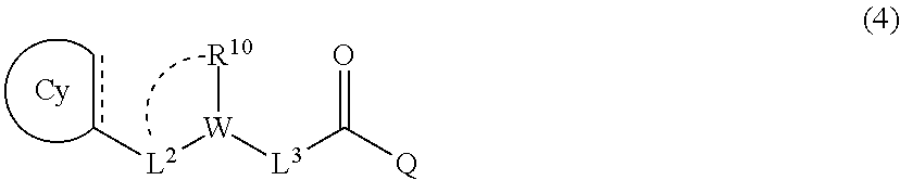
c([L2][W]([L3]C([Q])=O)[R10])c
